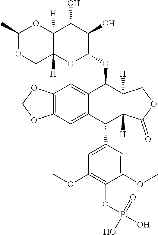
C1(C)OCC2([H])C([H])(O1)C(O)C(O)C(OC1C3([H])C([H])(C(C4=CC(OC)=C(OP(O)(=O)O)C(OC)=C4)C4=CC5=C(C=C14)OCO5)C(=O)OC3)O2
